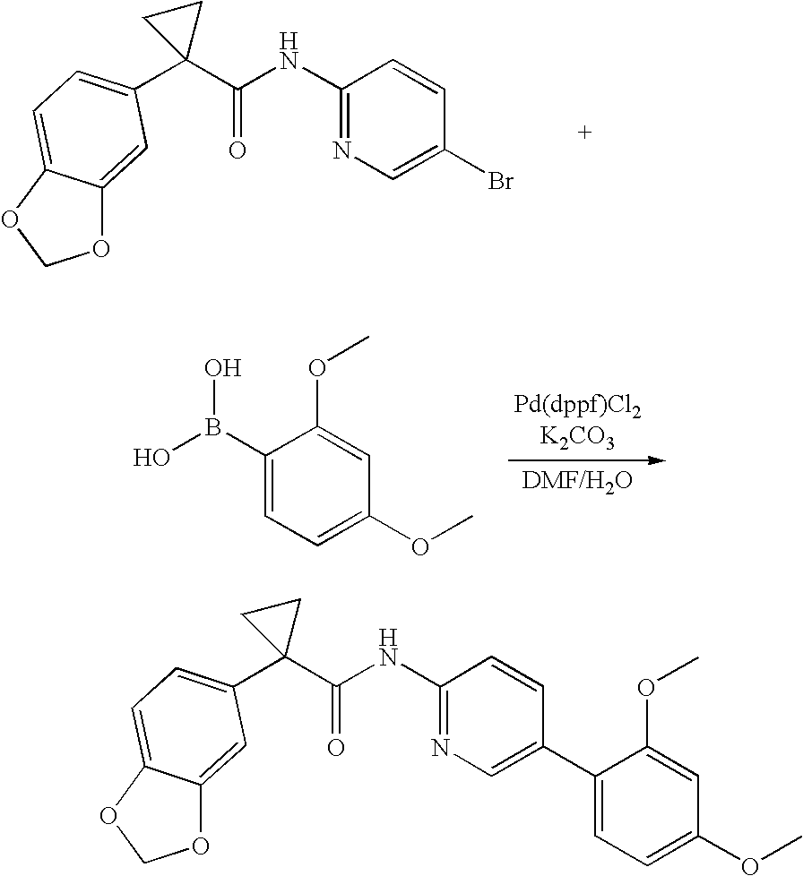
O1C2=CC(C3(C(NC4=NC=C(Br)C=C4)=O)CC3)=CC=C2OC1.C1(B(O)O)=CC=C(OC)C=C1OC.O1C2=CC(C3(C(NC4=NC=C(C5=CC=C(OC)C=C5OC)C=C4)=O)CC3)=CC=C2OC1
